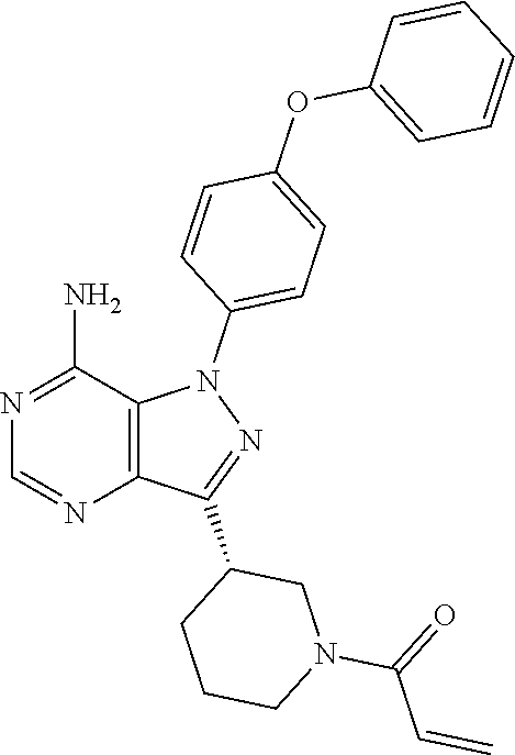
N1=C(N)C2=C(N=C1)C(C1CCCN(C(C=C)=O)C1)=NN2C1=CC=C(OC2=CC=CC=C2)C=C1
